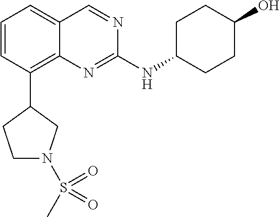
C1=CC(C2CCN(S(C)(=O)=O)C2)=C2C(=C1)C=NC(NC1CCC(O)CC1)=N2
